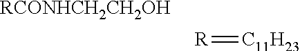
[RCONHCH2CH2OH].[R]=[C11H23]
